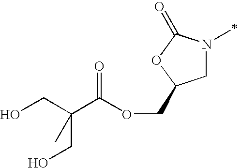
C1N(C)C(=O)OC1COC(C(CO)(CO)C)=O
